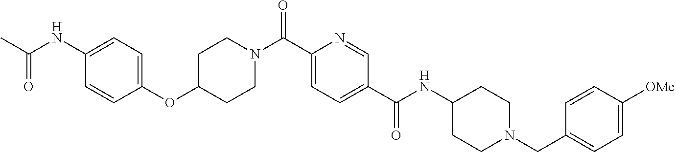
C(C1=CC=C(C(NC2CCN(CC3=CC=C([OMe])C=C3)CC2)=O)C=N1)(=O)N1CCC(OC2=CC=C(NC(C)=O)C=C2)CC1
